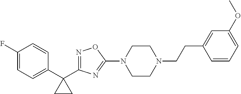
N1=C(C2(C3=CC=C(F)C=C3)CC2)N=C(N2CCN(CCC3=CC(OC)=CC=C3)CC2)O1
